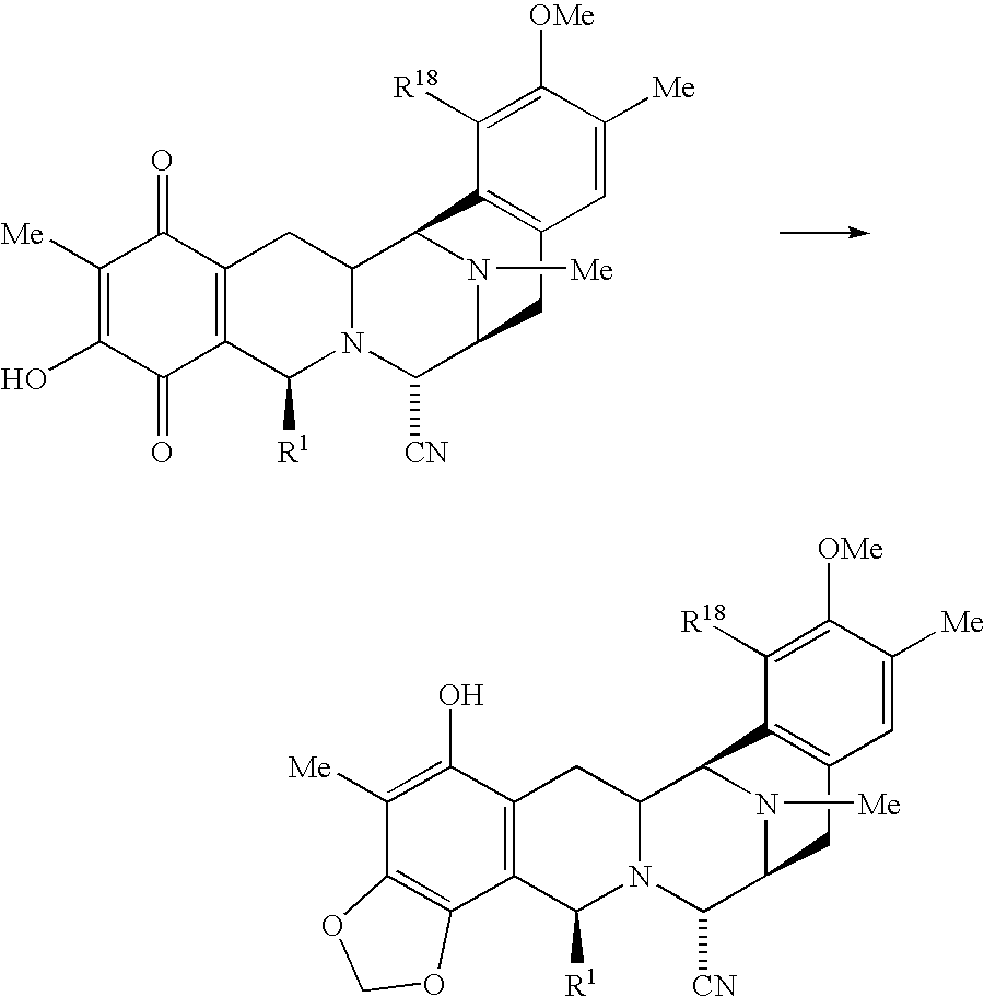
C1([Me])=C(O)C(=O)C2=C(C1=O)CC1N(C2[R1])C([CN])C2N([Me])C1C1=C(C2)C=C([Me])C([OMe])=C1[R18].C1([Me])=C(O)C2=C(C3=C1OCO3)C([R1])N1C(C2)C2N([Me])C(C1[CN])CC1=C2C([R18])=C([OMe])C([Me])=C1
